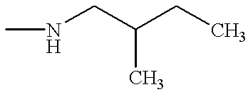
CNCC(CC)C
